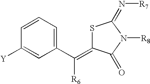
S1C(=C(C2=CC=CC([Y])=C2)[R6])C(=O)N([R8])C1=N[R7]
